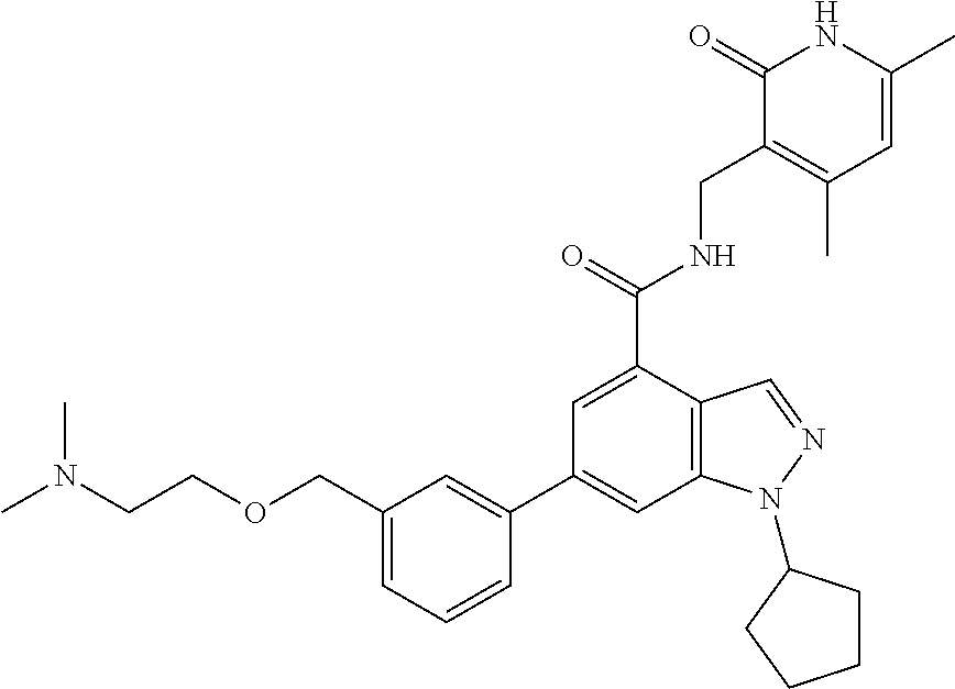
C1=C(C)NC(=O)C(CNC(=O)C2=CC(C3=CC(COCCN(C)C)=CC=C3)=CC3=C2C=NN3C2CCCC2)=C1C
